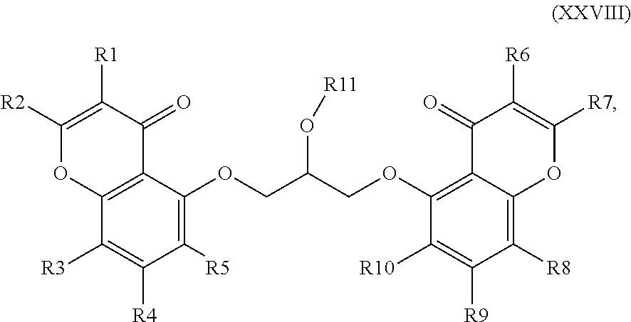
C1([R2])=C([R1])C(=O)C2=C(O1)C([R3])=C([R4])C([R5])=C2OCC(COC1=C2C(=C([R8])C([R9])=C1[R10])OC([R7])=C([R6])C2=O)O[R11]
